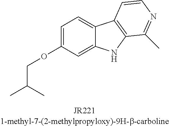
C1=C(OCC(C)C)C=C2C(=C1)C1=C(N2)C(C)=NC=C1
